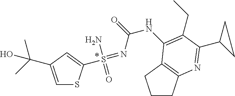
C1=C(C(C)(C)O)C=C(S(=NC(NC2=C(CC)C(C3CC3)=NC3=C2CCC3)=O)(N)=O)S1
